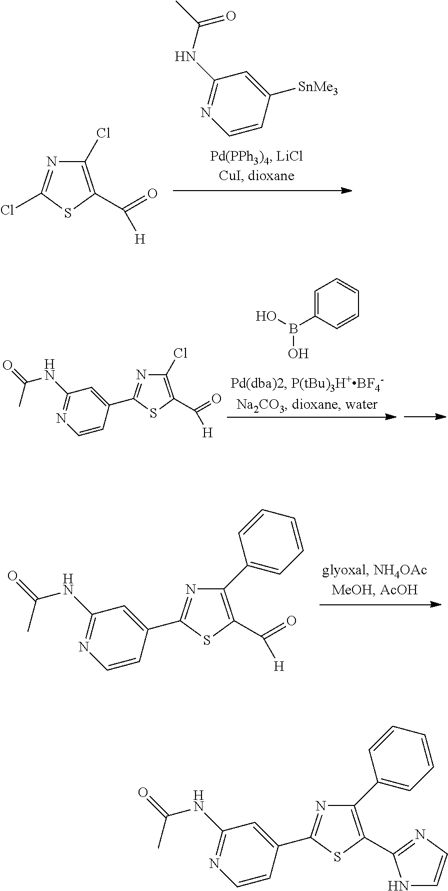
C1=CC([SnMe3])=CC(NC(C)=O)=N1.C1(Cl)=C(C(=O)[H])SC(Cl)=N1.C1=C(B(O)O)C=CC=C1.C1(Cl)=C(C(=O)[H])SC(C2=CC(NC(=O)C)=NC=C2)=N1.N1=C(C2=CC(NC(=O)C)=NC=C2)SC(C(=O)[H])=C1C1=CC=CC=C1.N1=C(C2=CC(NC(=O)C)=NC=C2)SC(C2=NC=CN2)=C1C1=CC=CC=C1
